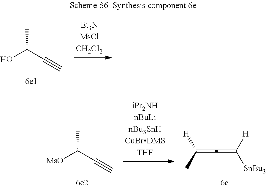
OC(C#C)C.[MsO]C(C#C)C.C(=C=C([SnBu3])[H])([H])C
